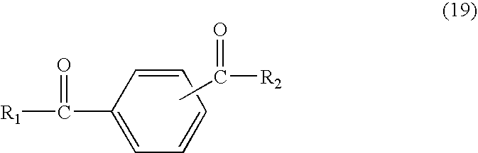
C1=CC=CC=C1C(=O)[R1].CC([R2])=O
